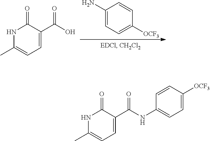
N1C(C)=CC=C(C(O)=O)C1=O.C1(N)=CC=C([OCF3])C=C1.N1C(C)=CC=C(C(NC2=CC=C([OCF3])C=C2)=O)C1=O
